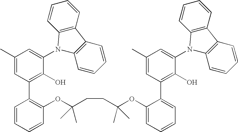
C1(C)=CC(C2=C(OC(CCC(OC3=CC=CC=C3C3=C(O)C(N4C5=C(C6=C4C=CC=C6)C=CC=C5)=CC(C)=C3)(C)C)(C)C)C=CC=C2)=C(O)C(N2C3=C(C4=C2C=CC=C4)C=CC=C3)=C1
